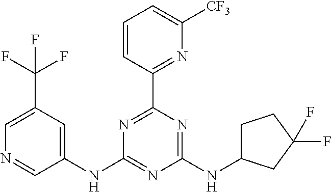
N1=C(C2=NC([CF3])=CC=C2)N=C(NC2CCC(F)(F)C2)N=C1NC1=CC(C(F)(F)F)=CN=C1
